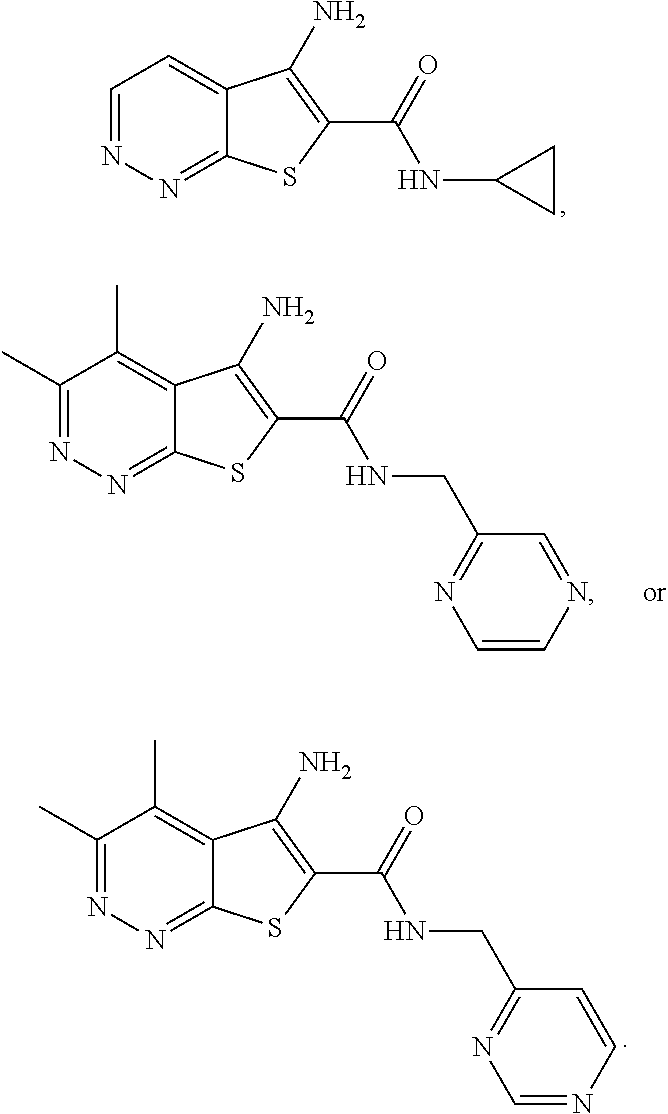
C1=NN=C2C(=C1)C(N)=C(C(=O)NC1CC1)S2.C1(C)=NN=C2C(=C1C)C(N)=C(C(=O)NCC1=NC=CN=C1)S2.C1(C)=NN=C2C(=C1C)C(N)=C(C(=O)NCC1=NC=NC=C1)S2
